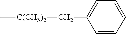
C[C(CH3)2]CC1=CC=CC=C1
